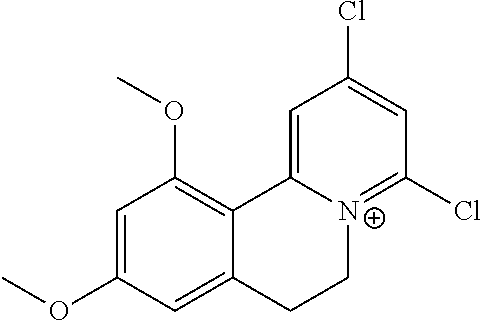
C1=C(OC)C=C2C(=C1OC)C1=CC(Cl)=CC(Cl)=[N+]1CC2
